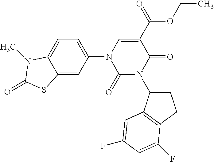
C1(=O)N(C2CCC3=C2C=C(F)C=C3F)C(=O)C(C(OCC)=O)=CN1C1=CC=C2C(=C1)SC(=O)N2C
